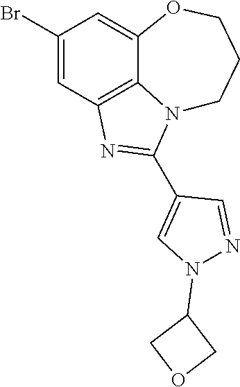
C1(Br)=CC2=C3C(=C1)OCCCN3C(C1=CN(C3COC3)N=C1)=N2
